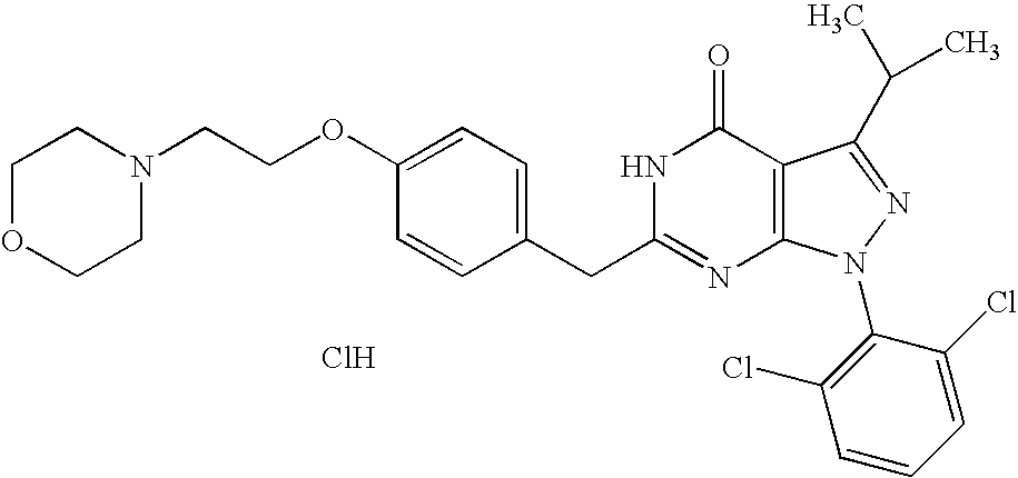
C1OCCN(CCOC2=CC=C(CC3=NC4=C(C(=O)N3)C(C(C)C)=NN4C3=C(Cl)C=CC=C3Cl)C=C2)C1.Cl
